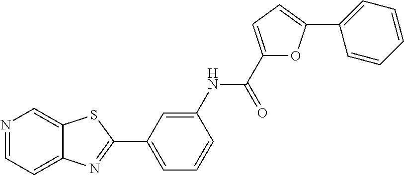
C1=C(NC(C2=CC=C(C3=CC=CC=C3)O2)=O)C=CC=C1C1=NC2=CC=NC=C2S1
